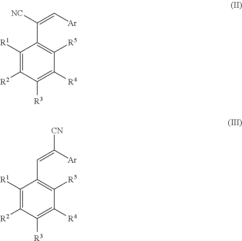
[R1]C1=C([R2])C([R3])=C([R4])C([R5])=C1C(=C[Ar])[NC].[R1]C1=C([R2])C([R3])=C([R4])C([R5])=C1C=C([Ar])[CN]
